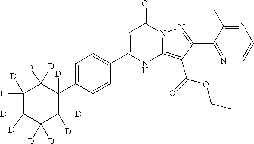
C1=C(C2=CC=C(C3([D])C([D])([D])C([D])([D])C([D])([D])C([D])([D])C3([D])[D])C=C2)NC2=C(C(OCC)=O)C(C3=NC=CN=C3C)=NN2C1=O
